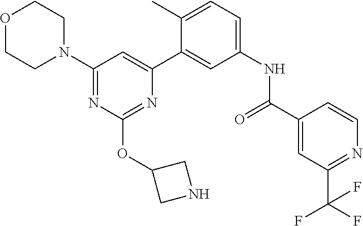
O1CCN(C2=NC(OC3CNC3)=NC(C3=CC(NC(C4=CC(C(F)(F)F)=NC=C4)=O)=CC=C3C)=C2)CC1
